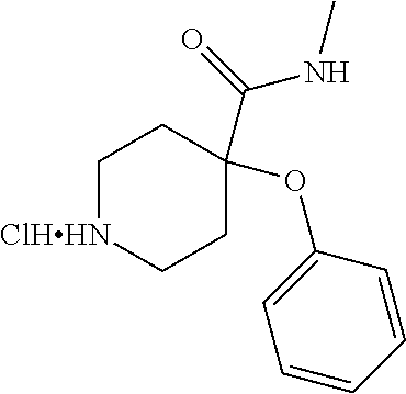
[ClHHN]1CCC(C(NC)=O)(OC2=CC=CC=C2)CC1
